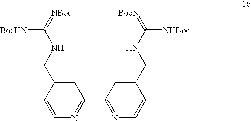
C1=C(CNC(=[NBoc])[BocHN])C=CN=C1C1=NC=CC(CNC(=[BocN])[NHBoc])=C1
